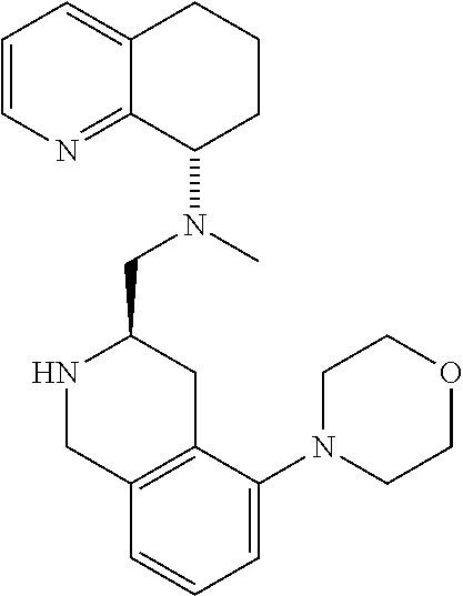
C1=CN=C2C(=C1)CCCC2N(C)CC1NCC2=C(C1)C(N1CCOCC1)=CC=C2
